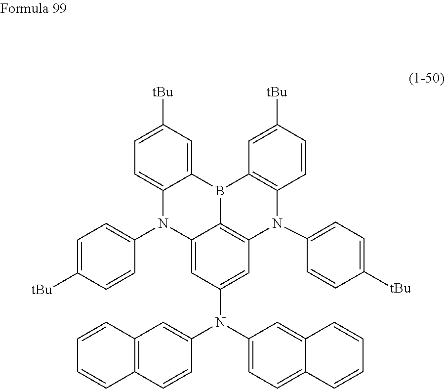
B12C3=C(C=CC([tBu])=C3)N(C3=CC=C([tBu])C=C3)C3=C1C(=CC(N(C1=CC=C4C(=C1)C=CC=C4)C1=CC4=C(C=C1)C=CC=C4)=C3)N(C1=CC=C([tBu])C=C1)C1=CC=C([tBu])C=C21
